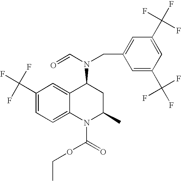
C1(C(F)(F)F)=CC=C2C(=C1)C(N(C=O)CC1=CC(C(F)(F)F)=CC(C(F)(F)F)=C1)CC(C)N2C(=O)OCC
